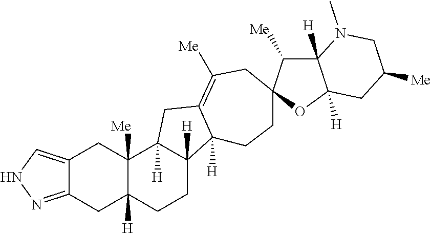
C12=NNC=C1CC1([Me])C([H])(C2)CCC2([H])C1([H])CC1=C([Me])CC3(CCC21[H])C([Me])C1([H])C([H])(O3)CC([Me])CN1C
